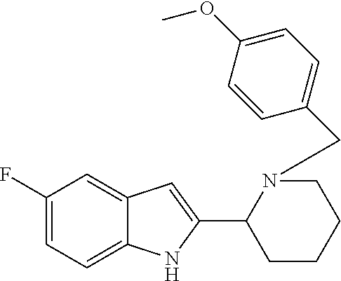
C1(F)=CC=C2C(=C1)C=C(C1CCCCN1CC1=CC=C(OC)C=C1)N2
